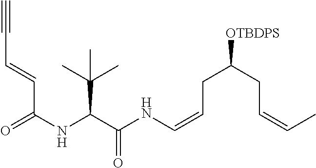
O=C(C=CC#C)NC(C(C)(C)C)C(NC=CCC(CC=CC)[OTBDPS])=O
